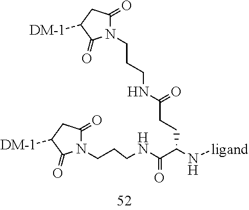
N1(CCCNC(C(N[ligand])CCC(NCCCN2C(=O)CC([DM-1])C2=O)=O)=O)C(=O)CC([DM-1])C1=O
